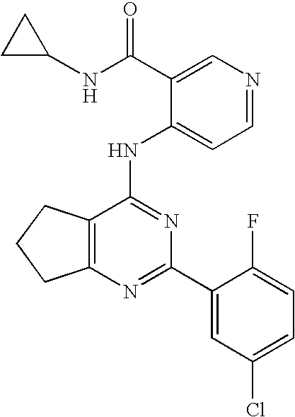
C12=C(CCC1)C(NC1=CC=NC=C1C(NC1CC1)=O)=NC(C1=CC(Cl)=CC=C1F)=N2
